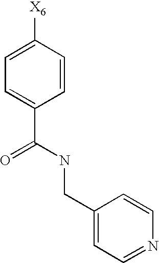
C1=C([X6])C=CC(C(NCC2=CC=NC=C2)=O)=C1
